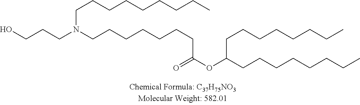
N(CCCCCCCC(OC(CCCCCCCC)CCCCCCCC)=O)(CCCO)CCCCCCCCC
